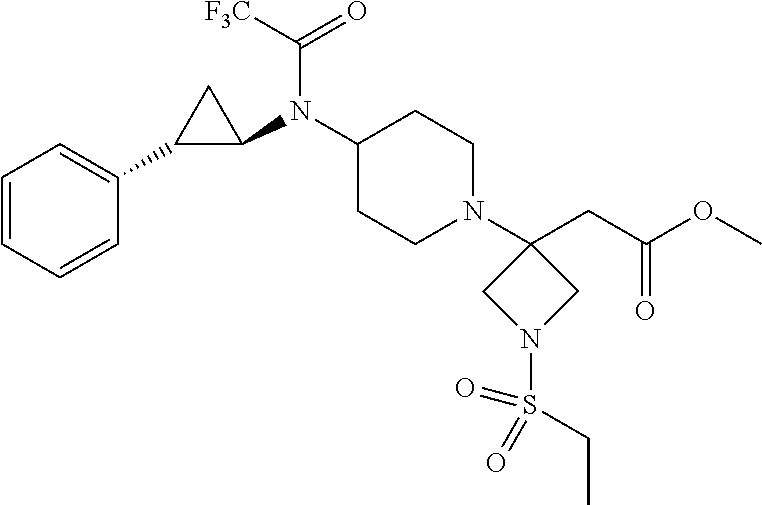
C1(N(C2C(C3=CC=CC=C3)C2)C([F3C])=O)CCN(C2(CC(OC)=O)CN(S(CC)(=O)=O)C2)CC1
